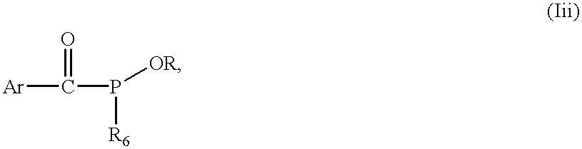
[Ar]C(P([R6])[OR])=O
